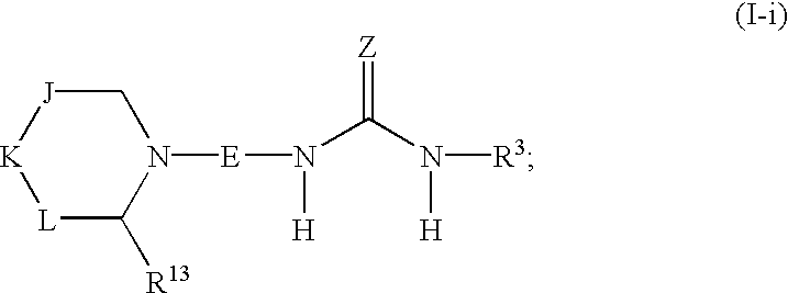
[J]1[K][L]C([R13])N([E]N(C(N([R3])[H])=[Z])[H])C1
